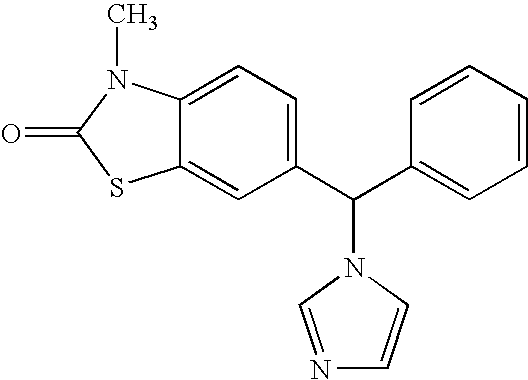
C12=CC(C(C3=CC=CC=C3)N3C=CN=C3)=CC=C1N(C)C(=O)S2
